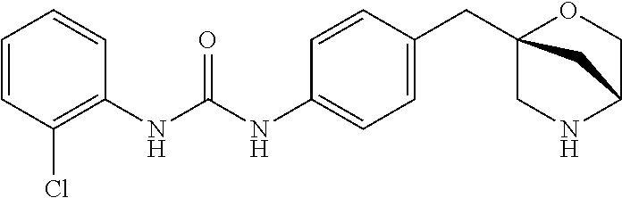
C(NC1=CC=C(CC23OCC(NC2)C3)C=C1)(=O)NC1=C(Cl)C=CC=C1
